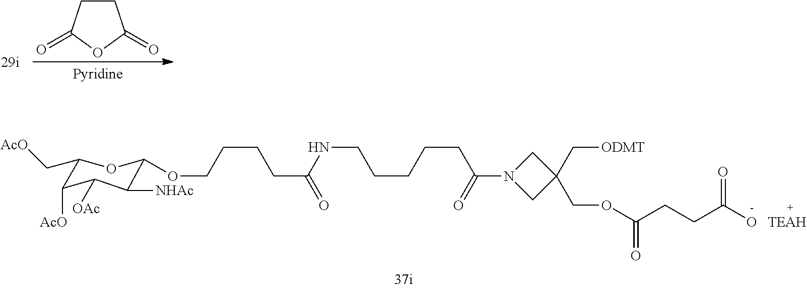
C1CC(=O)OC1=O.O(CC1(C[ODMT])CN(C(CCCCCNC(CCCCOC2C([NHAc])C([OAc])C([AcO])C(C[AcO])O2)=O)=O)C1)C(=O)CCC(=O)O
